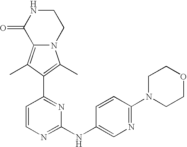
N12C(=C(C)C(C3=NC(NC4=CN=C(N5CCOCC5)C=C4)=NC=C3)=C1C)C(=O)NCC2
